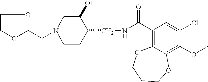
C(N1CCC(CNC(C2=C3C(=C(OC)C(Cl)=C2)OCCCO3)=O)C(O)C1)C1OCCO1
